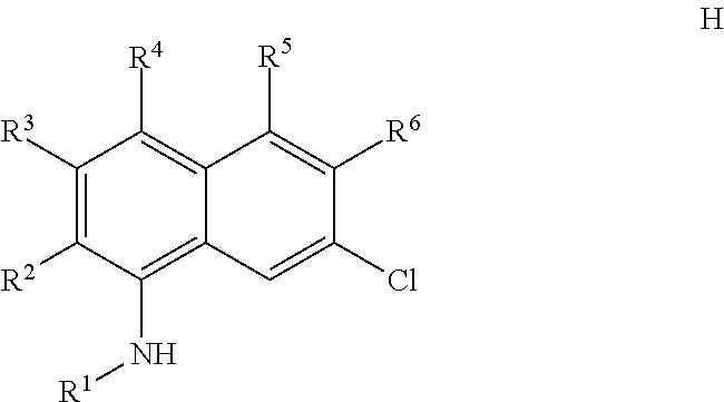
C12=C([R4])C([R3])=C([R2])C(N[R1])=C1C=C(Cl)C([R6])=C2[R5]
